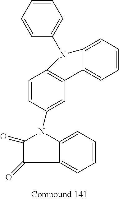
C1=C2C(=CC=C1)C(=O)C(=O)N2C1=CC2=C(C=C1)N(C1=CC=CC=C1)C1=CC=CC=C21
